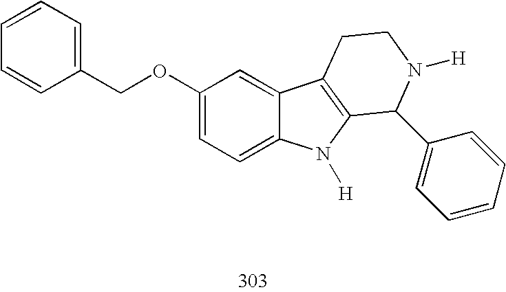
C1(OCC2=CC=CC=C2)=CC=C2C(=C1)C1=C(N2[H])C(C2=CC=CC=C2)N([H])CC1
